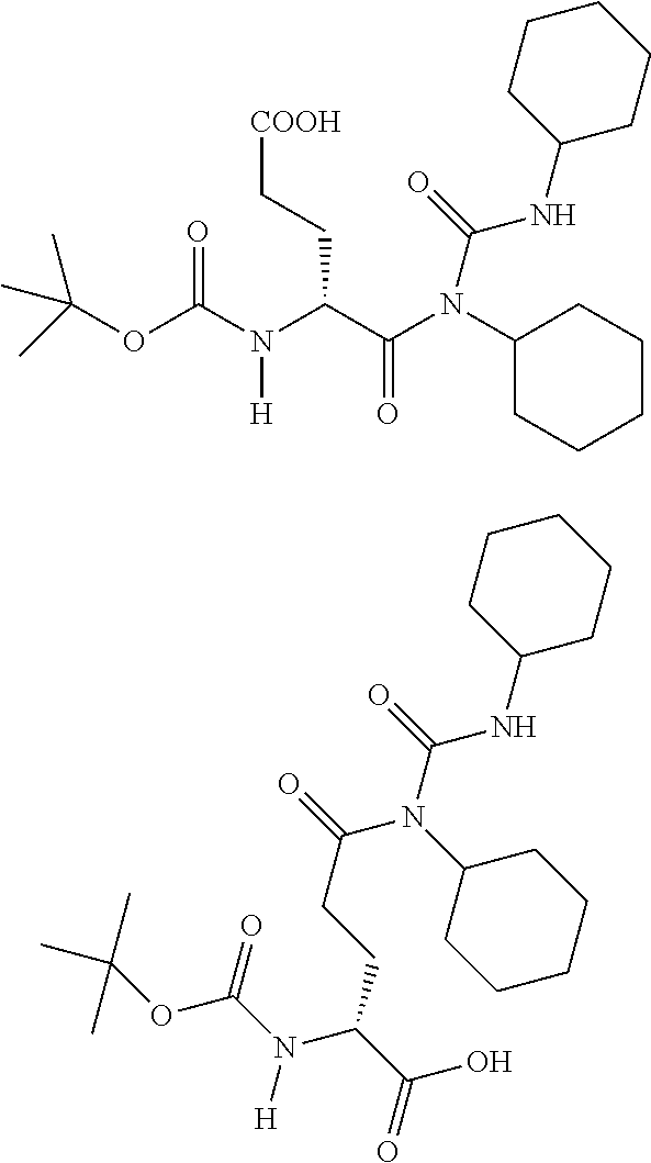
O=C(N(C(C(=O)N(C1CCCCC1)C(NC1CCCCC1)=O)CC[COOH])[H])OC(C)(C)C.O=C(N(C(C(O)=O)CCC(=O)N(C1CCCCC1)C(NC1CCCCC1)=O)[H])OC(C)(C)C
